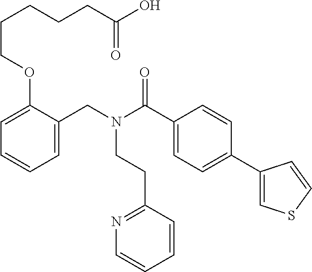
C1=C(CN(C(C2=CC=C(C3=CSC=C3)C=C2)=O)CCC2=NC=CC=C2)C(OCCCCCC(O)=O)=CC=C1
